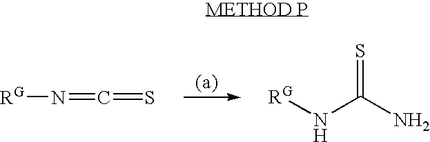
[RG]N=C=S.[RG]NC(=S)N
